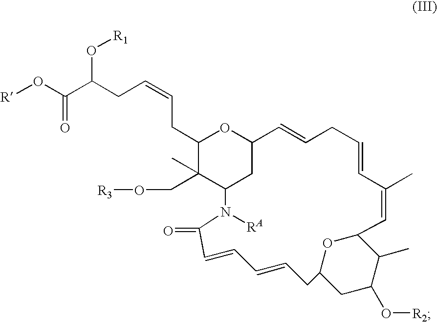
C1(CC=CCC(C(O[R])=O)O[R1])C(C)(CO[R3])C2CC(O1)C=CCC=CC(C)=CC1OC(CC(O[R2])C1C)CC=CC=CC(=O)N2[RA]
